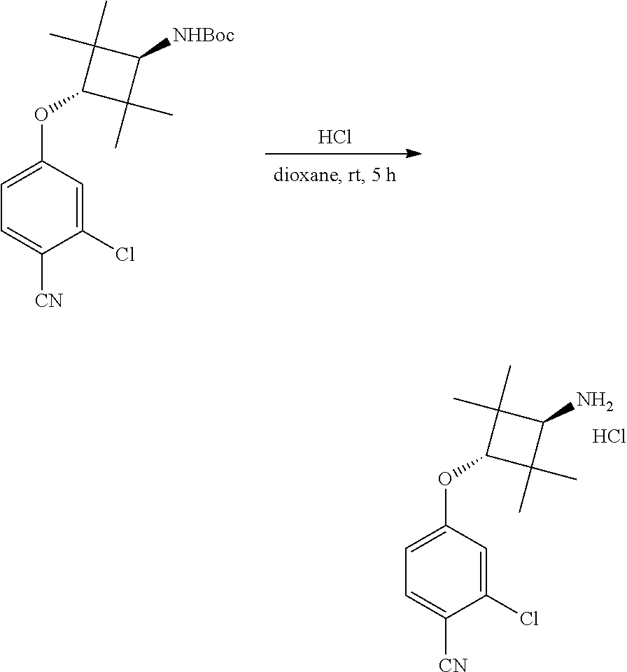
C1=C([CN])C(Cl)=CC(OC2C(C)(C)C(N)C2(C)C)=C1.Cl.Cl.C1=C([CN])C(Cl)=CC(OC2C(C)(C)C([NHBoc])C2(C)C)=C1
